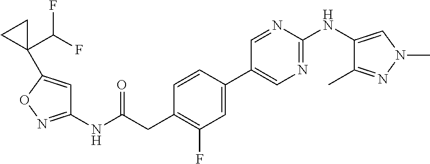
C1(NC(CC2=C(F)C=C(C3=CN=C(NC4=CN(C)N=C4C)N=C3)C=C2)=O)=NOC(C2(C(F)F)CC2)=C1
